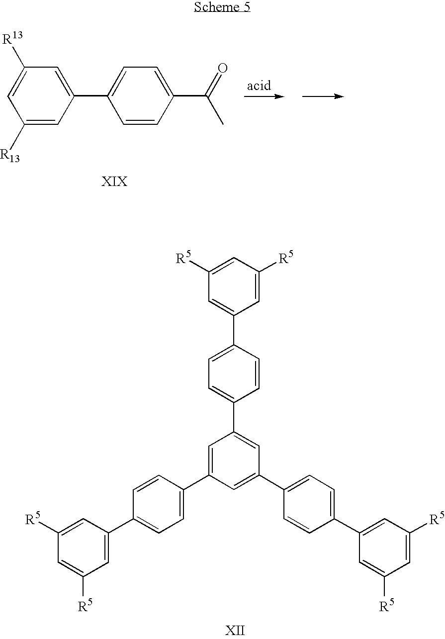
C1([R5])=CC([R5])=CC(C2=CC=C(C3=CC(C4=CC=C(C5=CC([R5])=CC([R5])=C5)C=C4)=CC(C4=CC=C(C5=CC([R5])=CC([R5])=C5)C=C4)=C3)C=C2)=C1.C1([R13])=CC(C2=CC=C(C(=O)C)C=C2)=CC([R13])=C1
